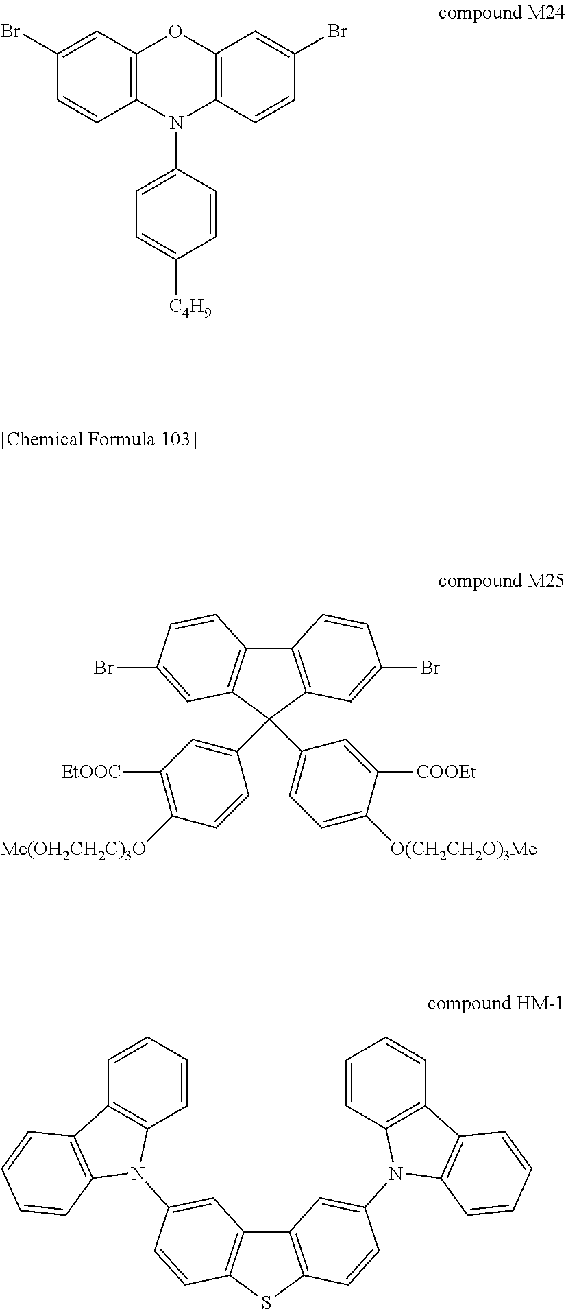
C1(C2(C3=CC=C([O(CH2CH2O)3Me])C([COOEt])=C3)C3=C(C4=C2C=C(Br)C=C4)C=CC(Br)=C3)=CC([EtOOC])=C([Me(OH2CH2C)3O])C=C1.C12=C(SC3=C1C=C(N1C4=C(C5=C1C=CC=C5)C=CC=C4)C=C3)C=CC(N1C3=C(C4=C1C=CC=C4)C=CC=C3)=C2.C12=C(C=CC(Br)=C1)N(C1=CC=C([C4H9])C=C1)C1=C(O2)C=C(Br)C=C1
